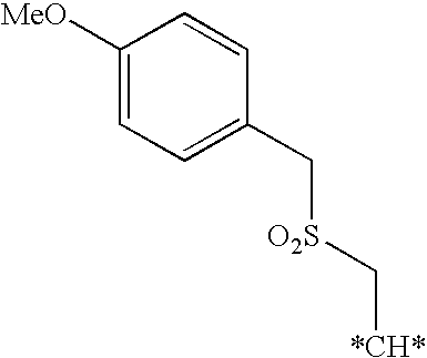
C1([MeO])=CC=C(C[O2S]C[*CH*])C=C1
